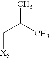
CC(C)C[X5]
